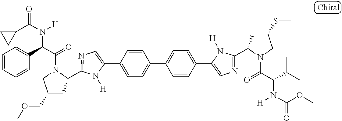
C1(C2=CC=C(C3=CC=C(C4=CN=C(C5CC(SC)CN5C(=O)C(C(C)C)N([H])C(OC)=O)N4[H])C=C3)C=C2)=CN=C(C2CC(COC)CN2C(=O)C(C2=CC=CC=C2)N([H])C(C2CC2)=O)N1[H]
